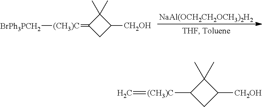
[NaAl(OCH2CH2OCH3)2H2].[BrPh3PCH2][(CH3)C]=C1CC([CH2OH])C1(C)C.C=[(CH3)C]C1CC([CH2OH])C1(C)C
